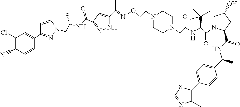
C(NC(C(=O)N1CC(O)CC1C(NC(C)C1=CC=C(C2=C(C)N=CS2)C=C1)=O)C(C)(C)C)(=O)CN1CCN(CCON=C(C2=CC(C(NC(CN3N=C(C4=CC(Cl)=C(C#N)C=C4)C=C3)C)=O)=NN2)C)CC1
